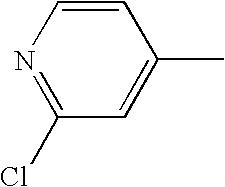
N1=C(Cl)C=C(C)C=C1
